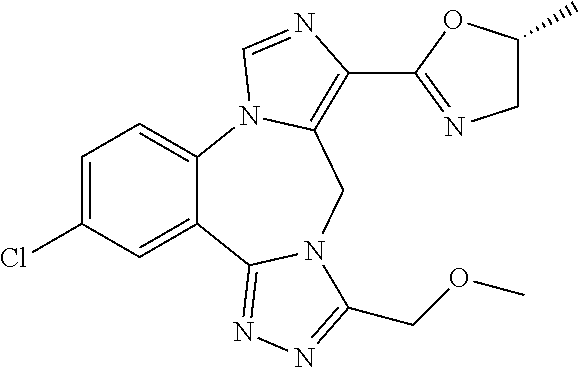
C12=CC=C(Cl)C=C1C1=NN=C(COC)N1CC1=C(C3=NCC(C)O3)N=CN21
